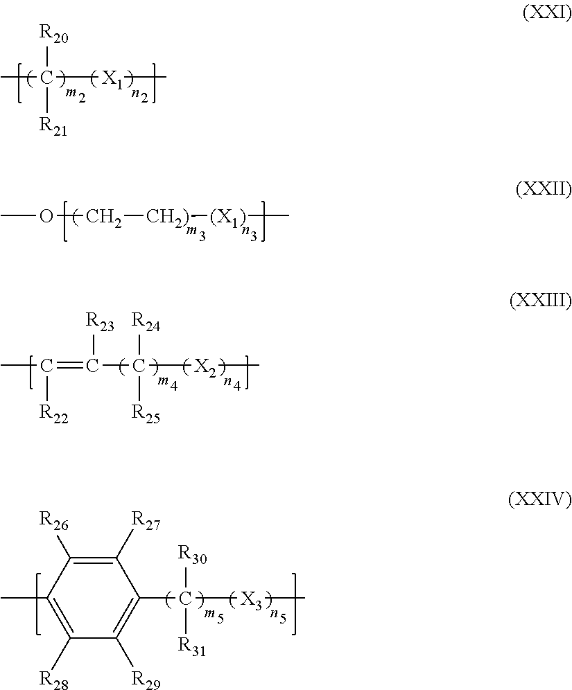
[R20]C(C)([R21])[X1]C.COC[CH2)][(X1)]C.[R24]C(C(=C([R22])C)[R23])([R25])[X2]C.[R30]C(C1=C([R29])C([R28])=C(C)C([R26])=C1[R27])([R31])[X3]C
